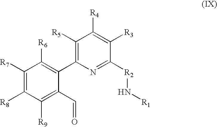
C1([R5])=C(C2=C([R6])C([R7])=C([R8])C([R9])=C2C=O)N=C([R2]N[R1])C([R3])=C1[R4]
